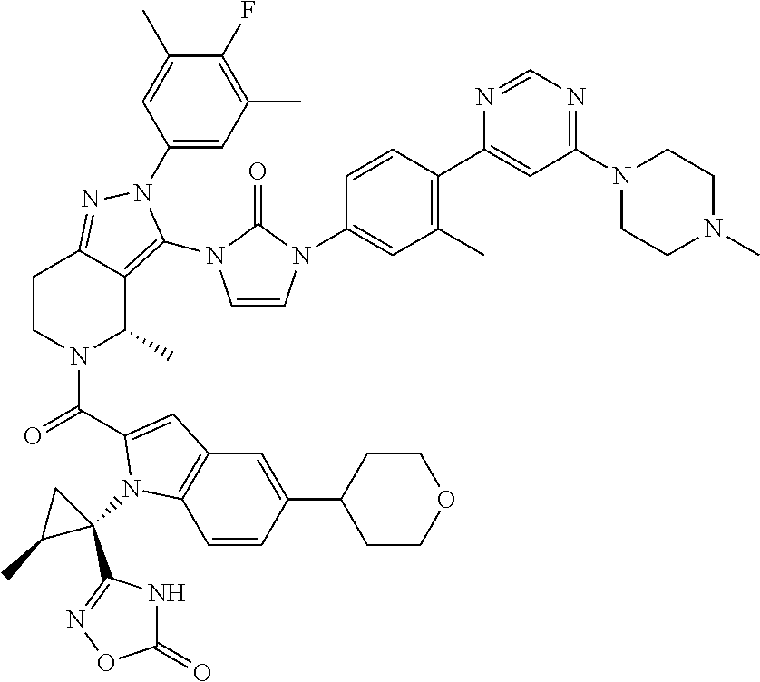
C1(N2C(N3C=CN(C4=CC(C)=C(C5=CC(N6CCN(C)CC6)=NC=N5)C=C4)C3=O)=C3C(C)N(C(=O)C4=CC5=C(C=CC(C6CCOCC6)=C5)N4C4(C5=NOC(=O)N5)CC4C)CCC3=N2)=CC(C)=C(F)C(C)=C1
